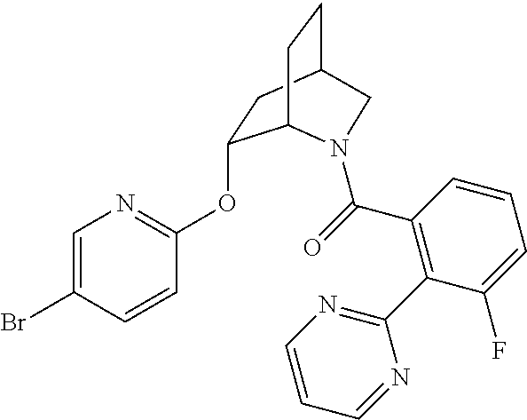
C1=C(Br)C=CC(OC2CC3CCC2N(C(C2=C(C4=NC=CC=N4)C(F)=CC=C2)=O)C3)=N1
